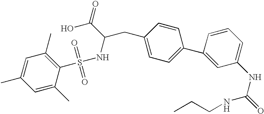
C1=C(C)C=C(C)C(S(=O)(=O)NC(C(=O)O)CC2=CC=C(C3=CC(NC(=O)NCCC)=CC=C3)C=C2)=C1C
